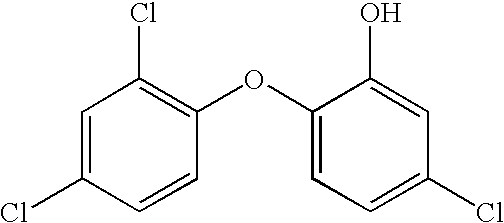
C1(OC2=C(Cl)C=C(Cl)C=C2)=CC=C(Cl)C=C1O
